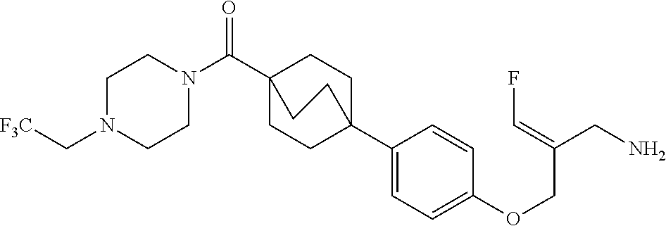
C1(C23CCC(C(N4CCN(C[F3C])CC4)=O)(CC2)CC3)=CC=C(OCC(CN)=CF)C=C1
